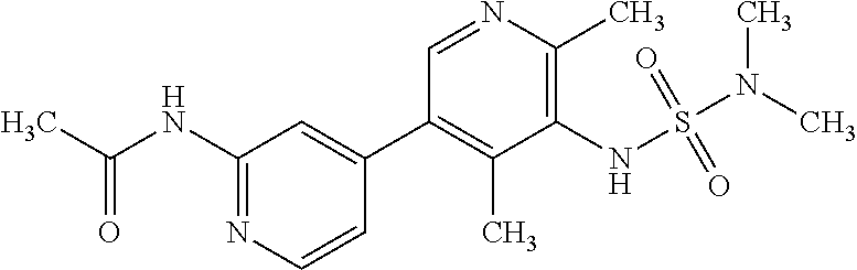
C(C)(NC1=NC=CC(C2=C(C)C(NS(N(C)C)(=O)=O)=C(C)N=C2)=C1)=O
